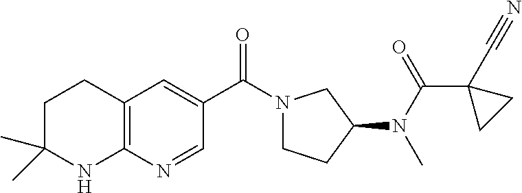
N1(C(C2=CC3=C(N=C2)NC(C)(C)CC3)=O)CCC(N(C(C2(C#N)CC2)=O)C)C1
